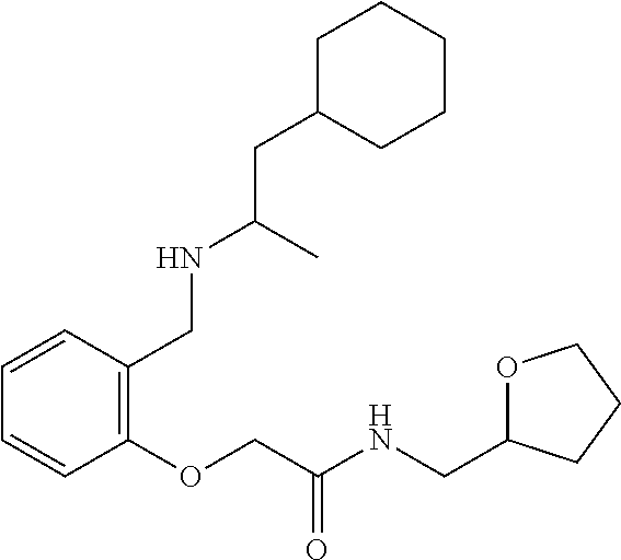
C(NC(COC1=C(CNC(C)CC2CCCCC2)C=CC=C1)=O)C1OCCC1
